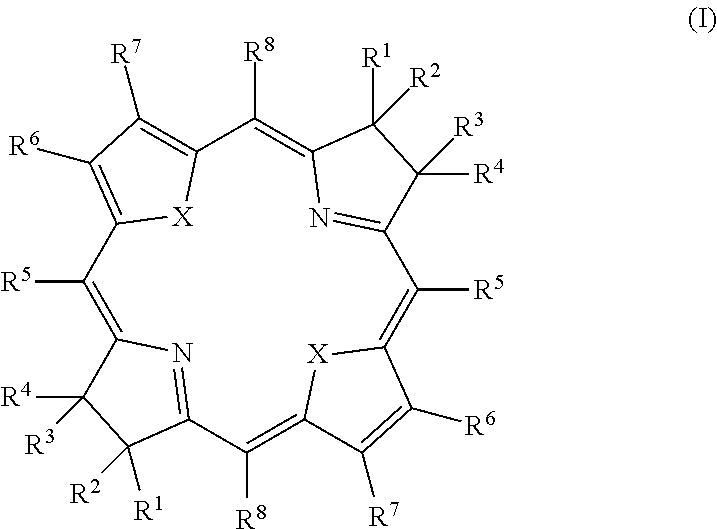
C1([R5])=C2N=C(C([R8])=C3[X]C(=C([R5])C4=NC(=C([R8])C5=C([R7])C([R6])=C1[X]5)C([R1])([R2])C4([R4])[R3])C([R6])=C3[R7])C([R1])([R2])C2([R4])[R3]
